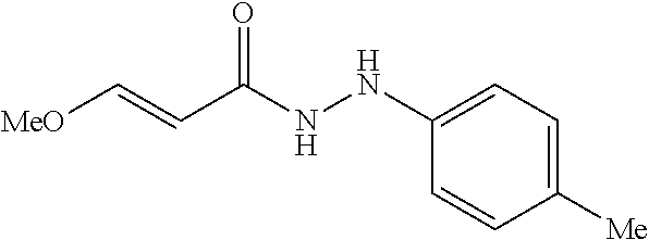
[MeO]C=CC(NNC1=CC=C([Me])C=C1)=O
